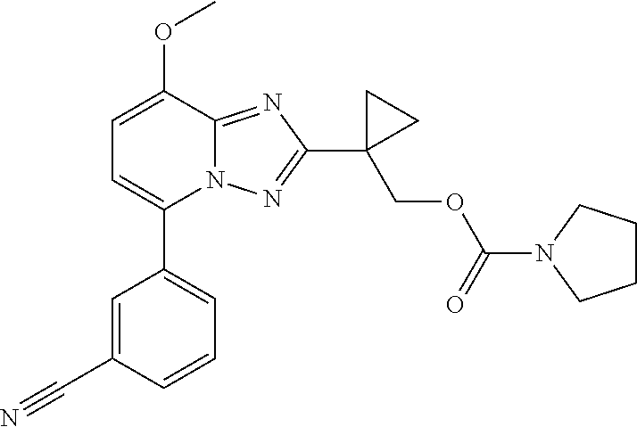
C1=C(OC)C2=NC(C3(COC(N4CCCC4)=O)CC3)=NN2C(C2=CC=CC(C#N)=C2)=C1
